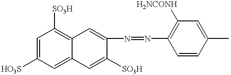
C1=C([HO3S])C=C2C(=C1[SO3H])C=C(N=NC1=C([H2NCONH])C=C(C)C=C1)C([SO3H])=C2
